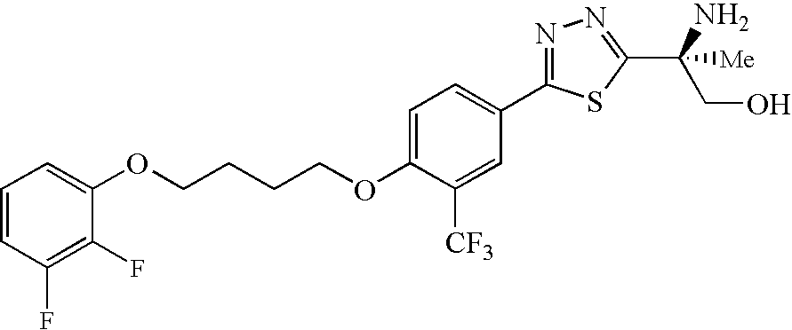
O(CCCCOC1=CC=C(C2=NN=C(C(N)(CO)[Me])S2)C=C1[CF3])C1=CC=CC(F)=C1F
